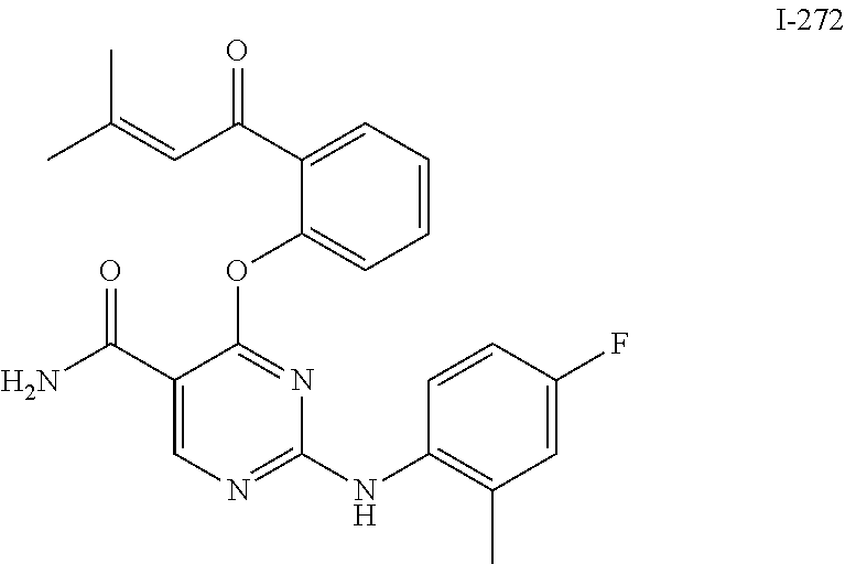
C1(C(C=C(C)C)=O)=CC=CC=C1OC1=NC(NC2=C(C)C=C(F)C=C2)=NC=C1C(N)=O
